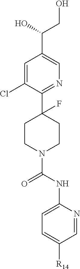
C1=C(Cl)C(C2(F)CCN(C(NC3=CC=C([R14])C=N3)=O)CC2)=NC=C1C(O)CO
